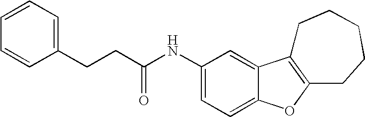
C1(CCC(NC2=CC=C3C(=C2)C2=C(O3)CCCCC2)=O)=CC=CC=C1
